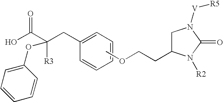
C(C1CN([V][R5])C(=O)N1[R2])COC.C1=CC=CC(CC(C(O)=O)([R3])OC2=CC=CC=C2)=C1
